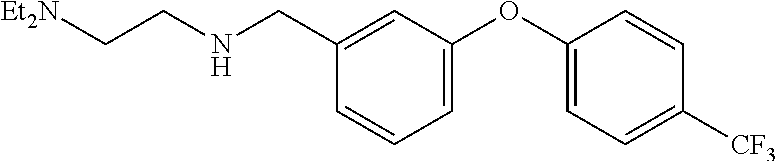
C1=CC=C(OC2=CC=C([CF3])C=C2)C=C1CNCC[Et2N]
